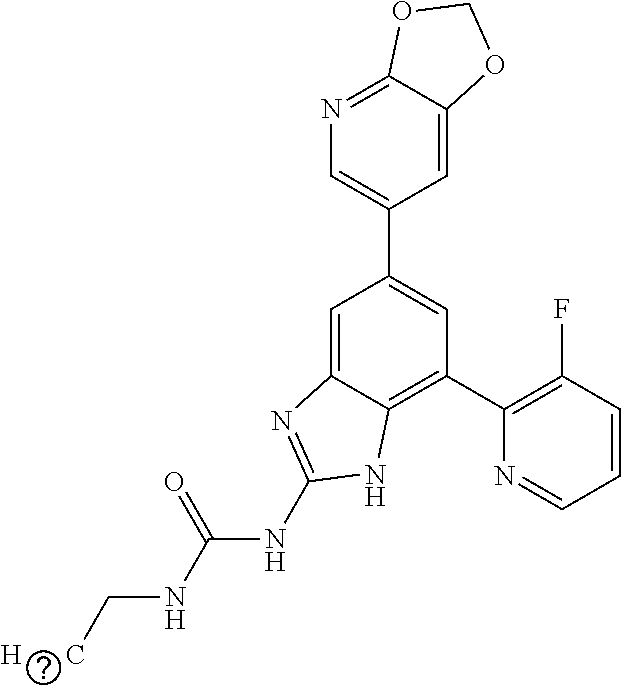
C1=C2C(=NC=C1C1=CC(C3=C(F)C=CC=N3)=C3C(=C1)N=C(NC(NC[H      C])=O)N3)OCO2
